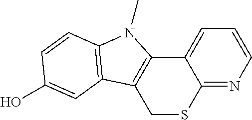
C12=C(CSC3=NC=CC=C13)C1=C(N2C)C=CC(O)=C1
